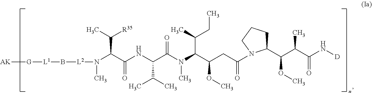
C(C(C)[R35])(C(NC(C(N(C(C(CC(=O)N1C(C(C(C(N[D])=O)C)OC)CCC1)OC)C(C)CC)C)=O)C(C)C)=O)N(C)[L2]B[L1][G][AK]
